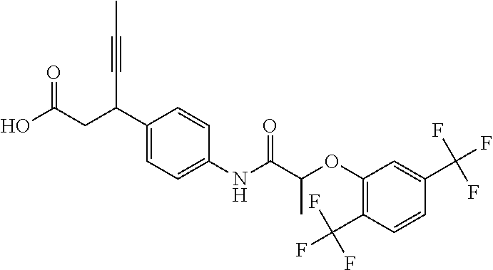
C1(C(CC(O)=O)C#CC)=CC=C(NC(C(OC2=C(C(F)(F)F)C=CC(C(F)(F)F)=C2)C)=O)C=C1
